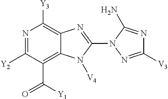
N1=C([Y2])C(C([Y1])=O)=C2C(=C1[Y3])N=C(N1N=C([V3])N=C1N)N2[V4]
